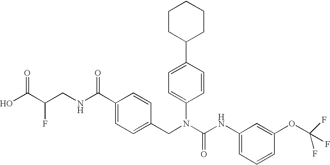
OC(C(CNC(C1=CC=C(CN(C(NC2=CC=CC(OC(F)(F)F)=C2)=O)C2=CC=C(C3CCCCC3)C=C2)C=C1)=O)F)=O
